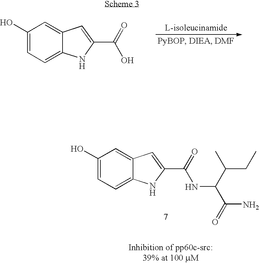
C1(O)=CC=C2C(=C1)C=C(C(=O)O)N2.C1(O)=CC=C2C(=C1)C=C(C(=O)NC(C(N)=O)C(C)CC)N2
